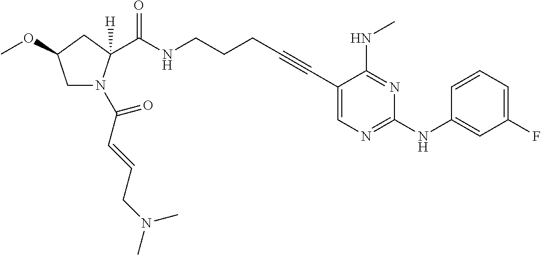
C1(C#CCCCNC(=O)C2([H])N(C(C=CCN(C)C)=O)CC(OC)C2)=CN=C(NC2=CC(F)=CC=C2)N=C1NC
